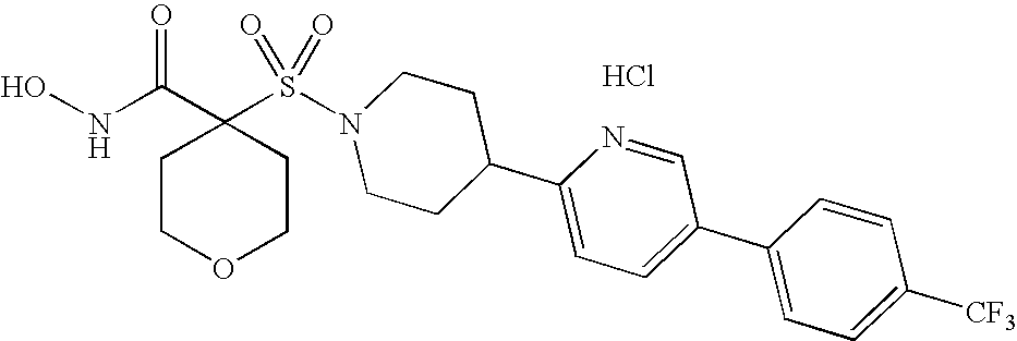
Cl.C1(S(N2CCC(C3=CC=C(C4=CC=C([CF3])C=C4)C=N3)CC2)(=O)=O)(C(NO)=O)CCOCC1
